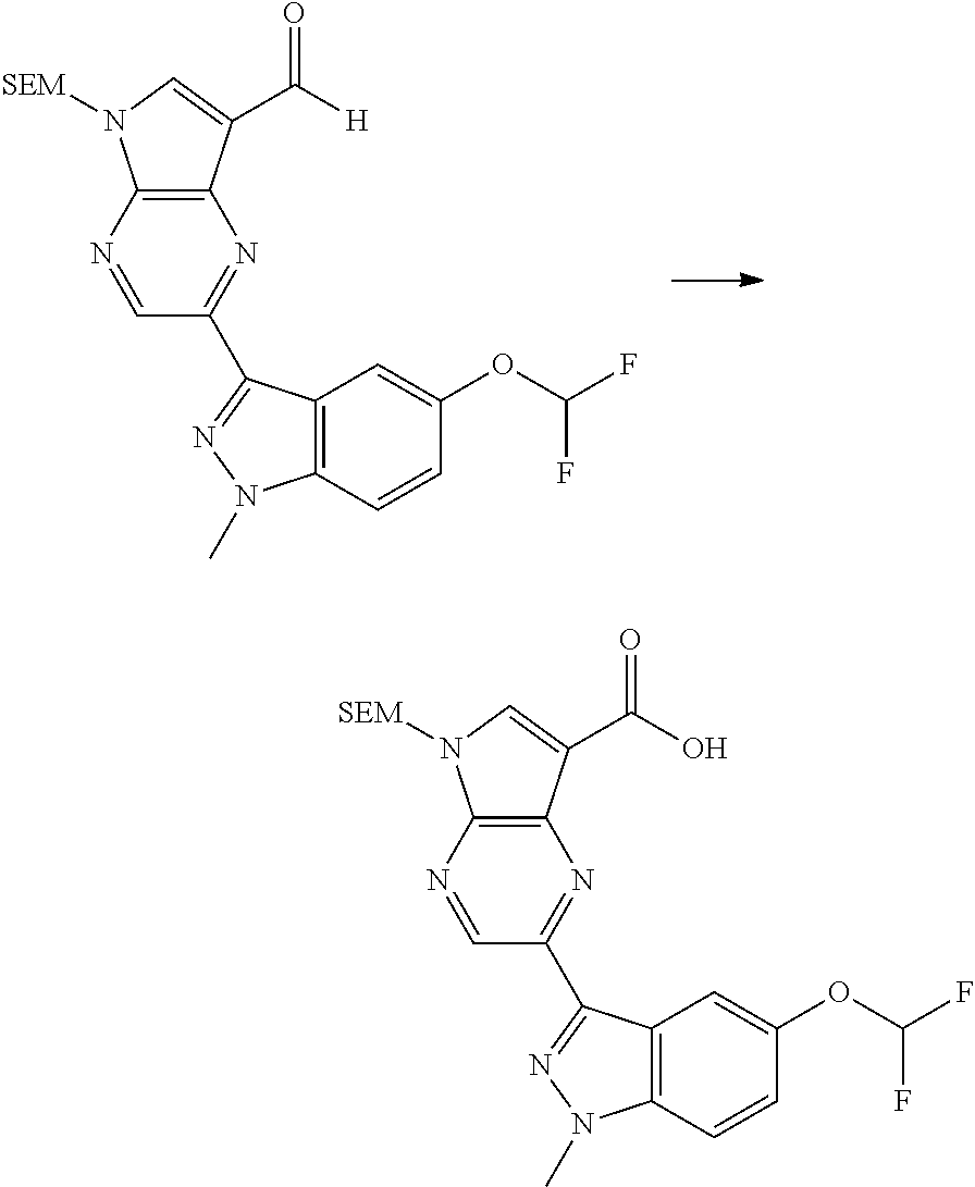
C1=NC2=C(N=C1C1=NN(C)C3=C1C=C(OC(F)F)C=C3)C(C([H])=O)=CN2[SEM].C1=NC2=C(N=C1C1=NN(C)C3=C1C=C(OC(F)F)C=C3)C(C(O)=O)=CN2[SEM]
